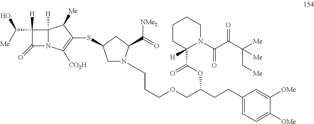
C1([H])(C([Me])O)C(=O)N2C1([H])C([Me])C(SC1CN(CCCOCC(CCC3=CC=C([OMe])C([OMe])=C3)OC(C3([H])N(C(C(C([Me])(C[Me])[Me])=O)=O)CCCC3)=O)C(C(=O)[NMe2])C1)=C2[CO2H]
